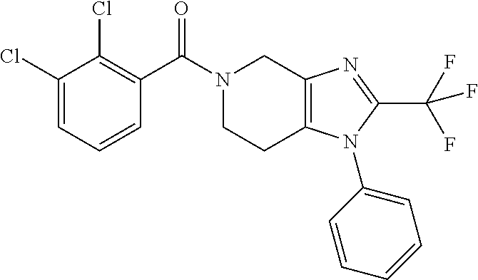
C1N(C(=O)C2=C(Cl)C(Cl)=CC=C2)CC2=C(C1)N(C1=CC=CC=C1)C(C(F)(F)F)=N2
